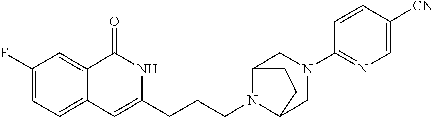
C1(F)=CC=C2C(=C1)C(=O)NC(CCCN1C3CN(C4=NC=C([CN])C=C4)CC1CC3)=C2
